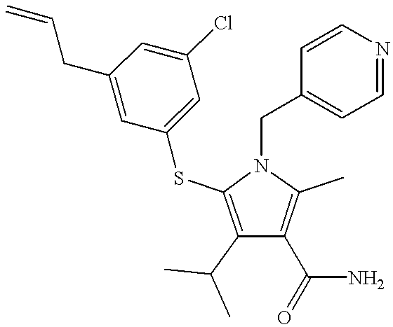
C1(C(C)C)=C(SC2=CC(Cl)=CC(CC=C)=C2)N(CC2=CC=NC=C2)C(C)=C1C(=O)N
